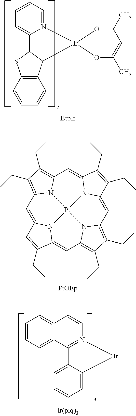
C12=C(C3C(S1)C1=CC=CC=N1[Ir]31OC(C)=CC(C)=O1)C=CC=C2.C1=C2N3C(=CC4=C(CC)C(CC)=C5C=C6N7C(=CC8=C(CC)C(CC)=C1N8[Pt]73N54)C(CC)=C6CC)C(CC)=C2.C1=CC=C2C(=C1)C=CN1=C2C2=CC=CC=C2[Ir]1
